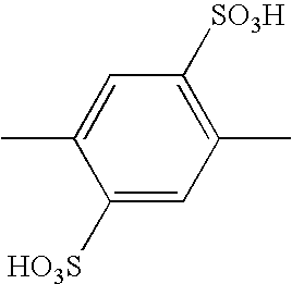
C1=C(C)C([HO3S])=CC(C)=C1[SO3H]
